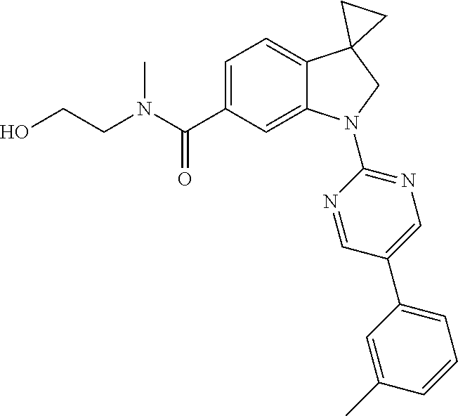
OCCN(C(C1=CC=C2C(=C1)N(C1=NC=C(C3=CC=CC(C)=C3)C=N1)CC21CC1)=O)C
